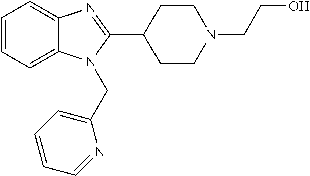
C1=CC=C2C(=C1)N=C(C1CCN(CCO)CC1)N2CC1=CC=CC=N1
